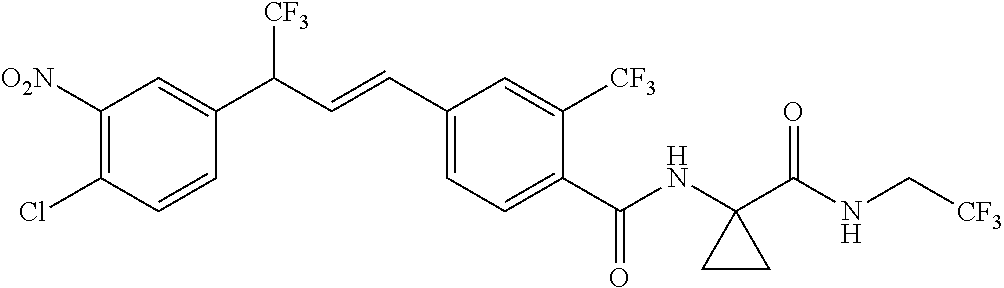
C1([O2N])=C(Cl)C=CC(C(C=CC2=CC=C(C(NC3(C(NC[CF3])=O)CC3)=O)C([CF3])=C2)[CF3])=C1
